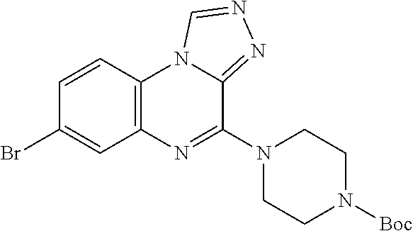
C12=C(C=CC(Br)=C1)N1C(=NN=C1)C(N1CCN([Boc])CC1)=N2
